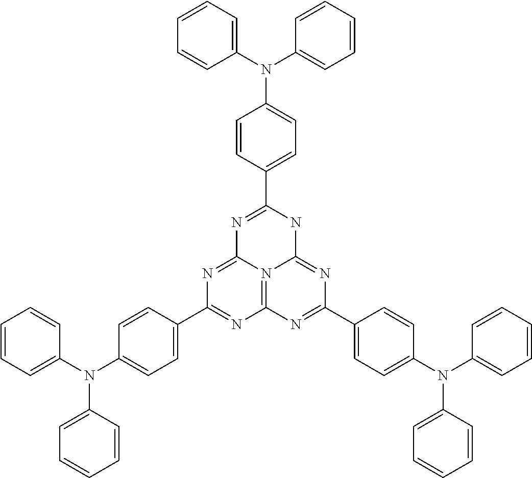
C1=CC=C(N(C2=CC=C(C3=NC4=N5C(=N3)N=C(C3=CC=C(N(C6=CC=CC=C6)C6=CC=CC=C6)C=C3)NC5=NC(C3=CC=C(N(C5=CC=CC=C5)C5=CC=CC=C5)C=C3)=N4)C=C2)C2=CC=CC=C2)C=C1
